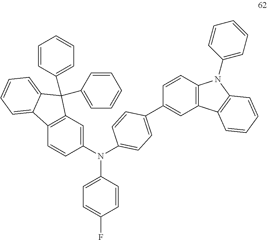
C1=C(C2=CC3=C(C=C2)N(C2=CC=CC=C2)C2=C3C=CC=C2)C=CC(N(C2=CC=C(F)C=C2)C2=CC3=C(C=C2)C2=CC=CC=C2C3(C2=CC=CC=C2)C2=CC=CC=C2)=C1
